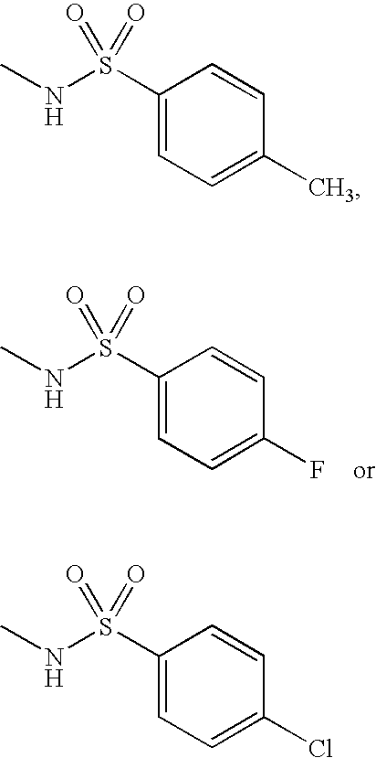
C1(S(=O)(NC)=O)=CC=C(F)C=C1.C1(S(=O)(NC)=O)=CC=C(C)C=C1.C1(S(=O)(NC)=O)=CC=C(Cl)C=C1
